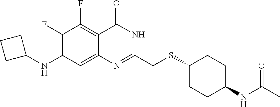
C1(F)=C(NC2CCC2)C=C2C(=C1F)C(=O)NC(CSC1CCC(NC(C)=O)CC1)=N2
